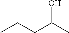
CCCC(C)O
